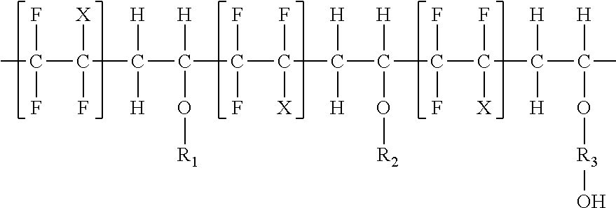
CC(F)(F)C(F)([X])C([H])([H])C(O[R1])([H])C(F)(F)C(F)([X])C([H])([H])C([H])(O[R2])C(F)(F)C(F)([X])C([H])([H])C([H])(O[R3]O)C
